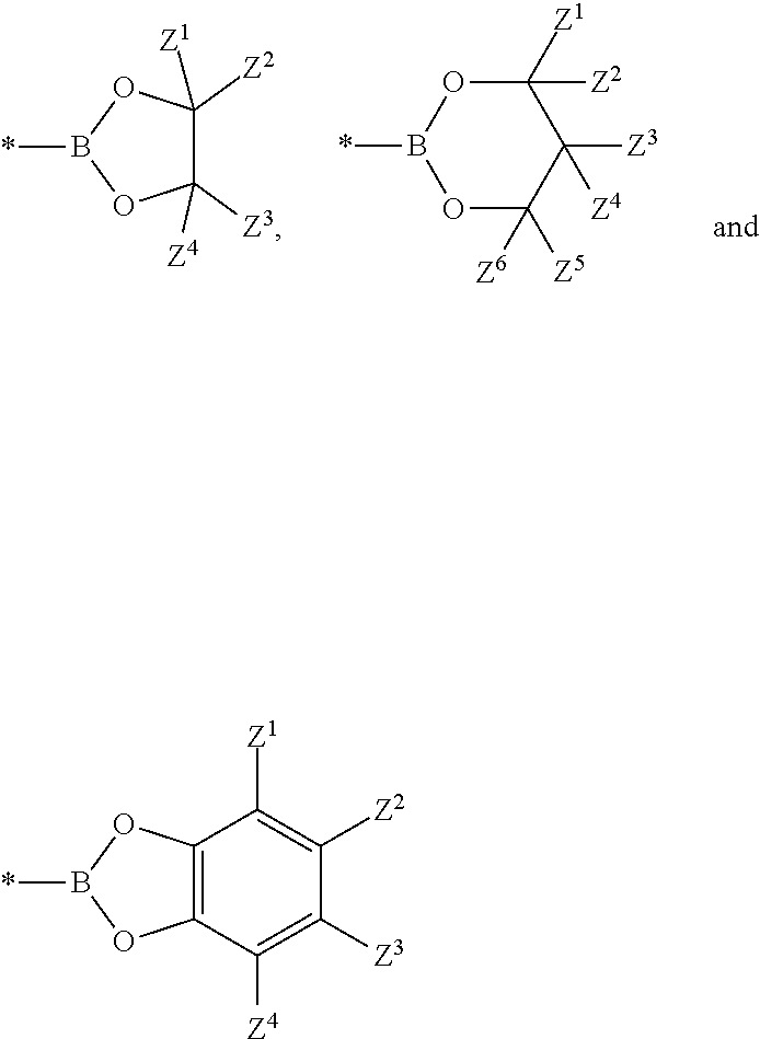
*B1OC([Z3])([Z4])C([Z2])([Z1])O1.*B1OC([Z5])([Z6])C([Z3])([Z4])C([Z2])([Z1])O1.C12=C(C([Z4])=C([Z3])C([Z2])=C1[Z1])OB(*)O2
